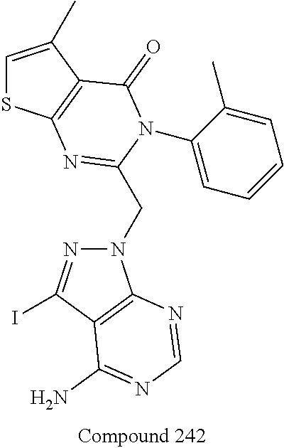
C1=C(C)C2=C(S1)N=C(CN1N=C(I)C3=C1N=CN=C3N)N(C1=CC=CC=C1C)C2=O
